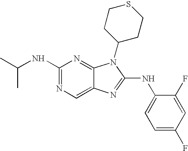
N1=C(NC(C)C)N=C2C(=C1)N=C(NC1=CC=C(F)C=C1F)N2C1CCSCC1
